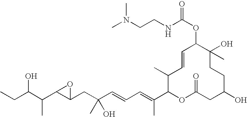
OC(C(C)C1C(CC(O)(C)C=CC=C(C)C2OC(=O)CC(O)CCC(C)(O)C(OC(NCCN(C)C)=O)C=CC2C)O1)CC
